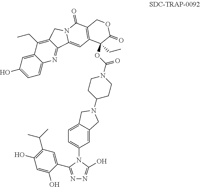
C1(O)=CC=C2C(=C1)C(CC)=C1C(=N2)C2=CC3=C(C(=O)N2C1)COC(=O)C3(OC(N1CCC(N2CC3=CC(N4C(C5=CC(C(C)C)=C(O)C=C5O)=NN=C4O)=CC=C3C2)CC1)=O)CC
